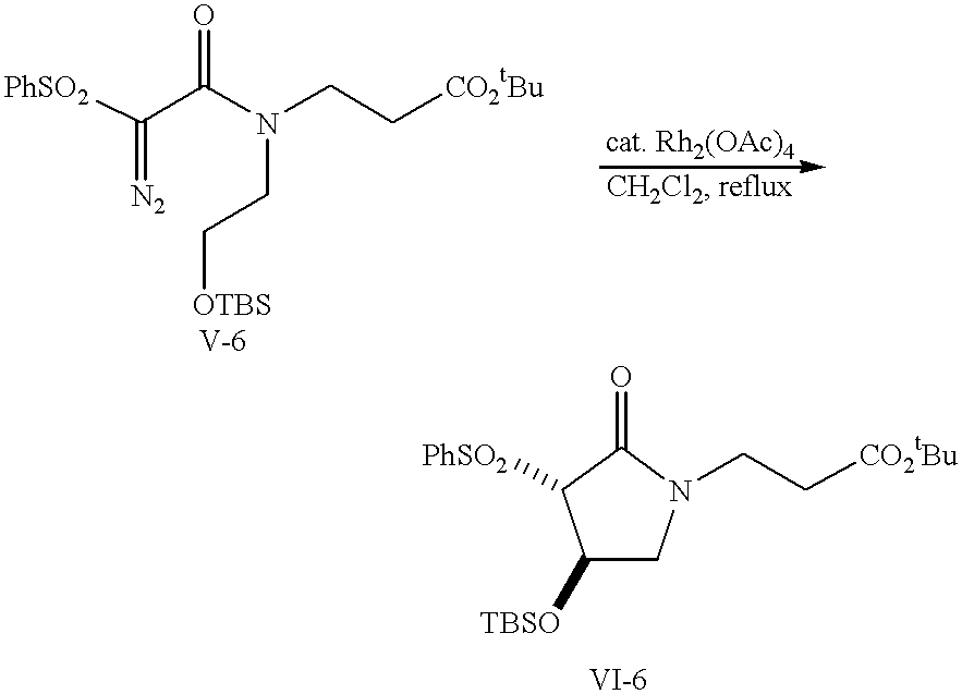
N(CC[OTBS])(CC[CO2tBu])C(C([PhSO2])=[N2])=O.C1([TBSO])CN(CC[CO2tBu])C(=O)C1[PhSO2]
